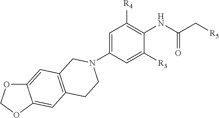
C1(N2CCC3=C(C=C4OCOC4=C3)C2)=CC([R4])=C(NC(C[R5])=O)C([R3])=C1
